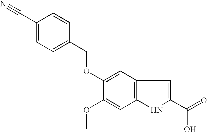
C1(OC)=CC2=C(C=C1OCC1=CC=C(C#N)C=C1)C=C(C(O)=O)N2
